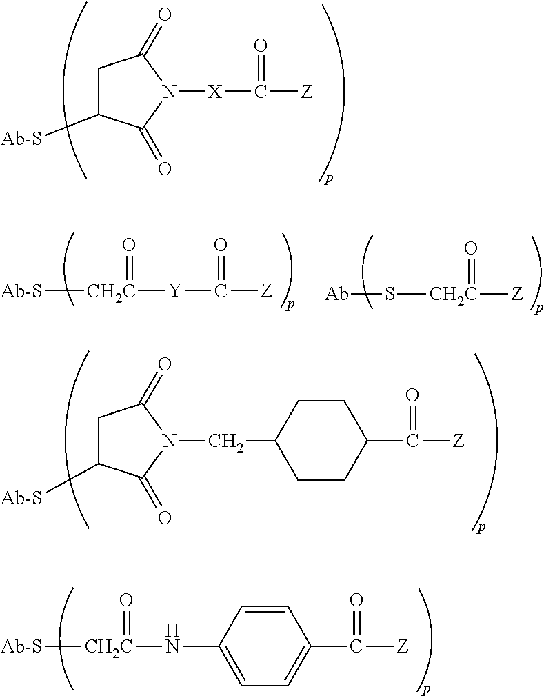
C1C([Ab-S])C(=O)N([X]C([Z])=O)C1=O.[CH2C]([Ab-S])([Y]C([Z])=O)=O.S([Ab])[CH2C]([Z])=O.C1C([Ab-S])C(=O)N(CC2CCC(C([Z])=O)CC2)C1=O.C1=CC(N[CH2C]([Ab-S])=O)=CC=C1C([Z])=O
